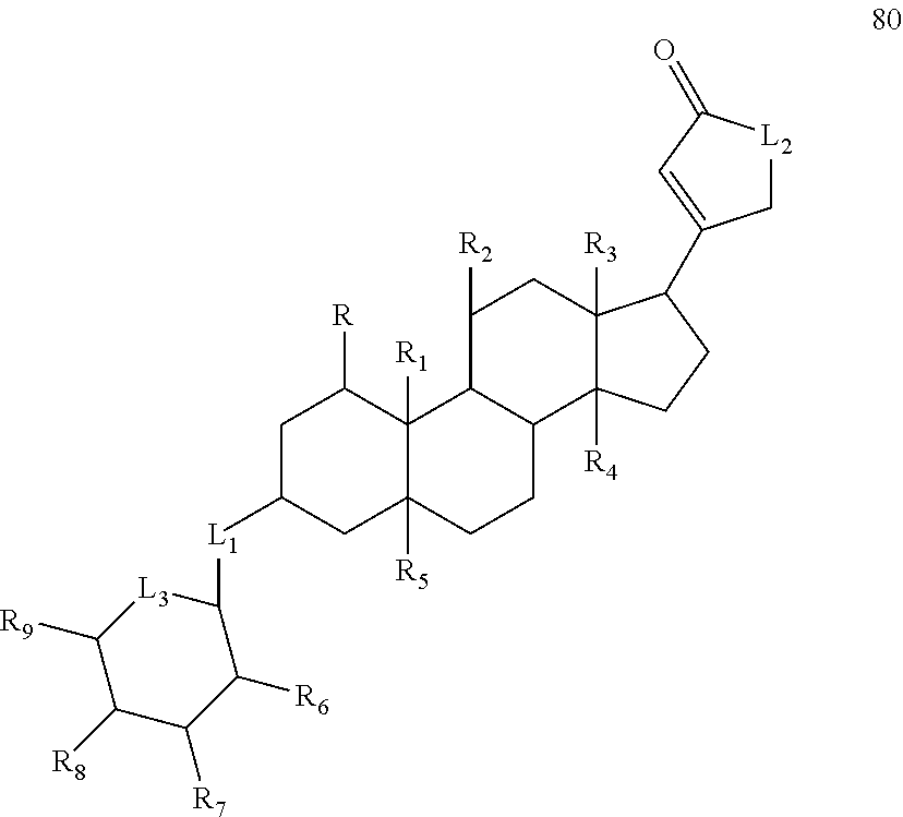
C1([L1]C2CC3([R5])C([R1])(C([R])C2)C2C(CC3)C3([R4])C([R3])(CC2[R2])C(C2=CC(=O)[L2]C2)CC3)[L3]C([R9])C([R8])C([R7])C1[R6]
